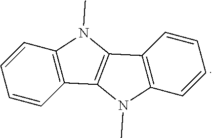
C1=CC2=C(C=C1)N(C)C1=C2N(C)C2=C1C=CC=C2
